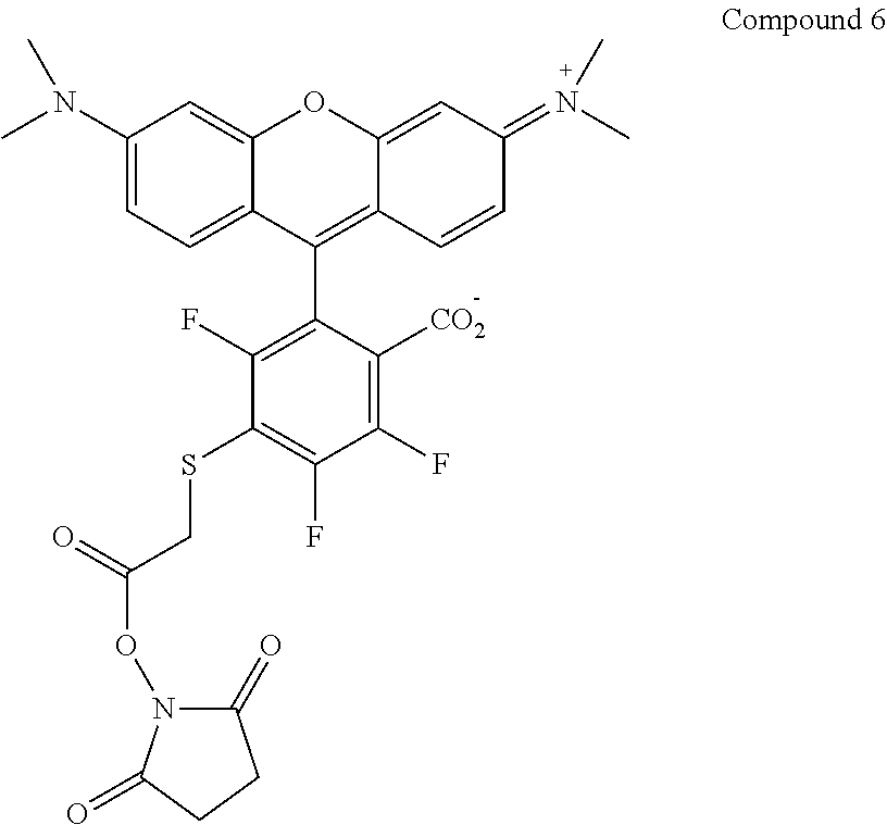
CN(C1=CC=C2C(=C1)OC1=CC(=N(C)C)C=CC1=C2C1=C(F)C(SCC(ON2C(=O)CCC2=O)=O)=C(F)C(F)=C1[CO2])C
